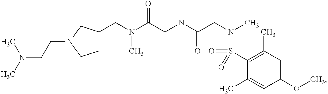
C(N(C(CNC(CN(C)S(=O)(C1=C(C)C=C(OC)C=C1C)=O)=O)=O)C)C1CCN(CCN(C)C)C1
